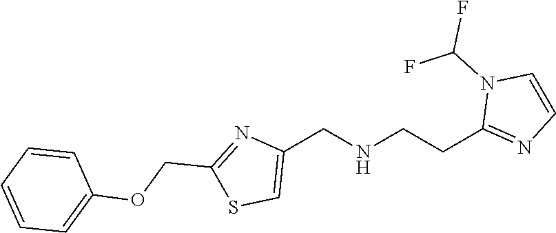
C1(CNCCC2=NC=CN2C(F)F)=CSC(COC2=CC=CC=C2)=N1
